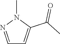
C1=NN(C)C(C(C)=O)=C1
